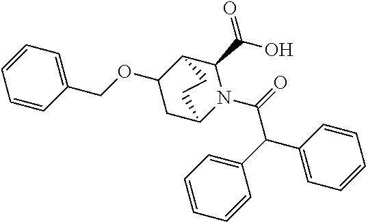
C1=CC=C(COC2CC3N(C(=O)C(C4=CC=CC=C4)C4=CC=CC=C4)C(C(O)=O)C2CC3)C=C1
